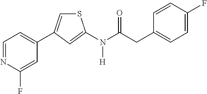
C1=NC(F)=CC(C2=CSC(N(C(CC3=CC=C(F)C=C3)=O)[H])=C2)=C1
